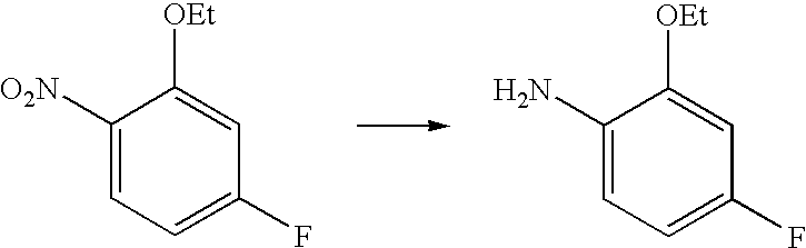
C1([O2N])=CC=C(F)C=C1[OEt].C1(N)=CC=C(F)C=C1[OEt]
